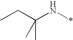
C(C(N*)(C)C)C
